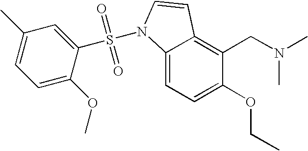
C1(OCC)=CC=C2C(=C1CN(C)C)C=CN2S(=O)(=O)C1=CC(C)=CC=C1OC
